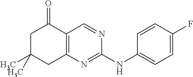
CC1(C)CC2=C(C(=O)C1)C=NC(NC1=CC=C(F)C=C1)=N2
